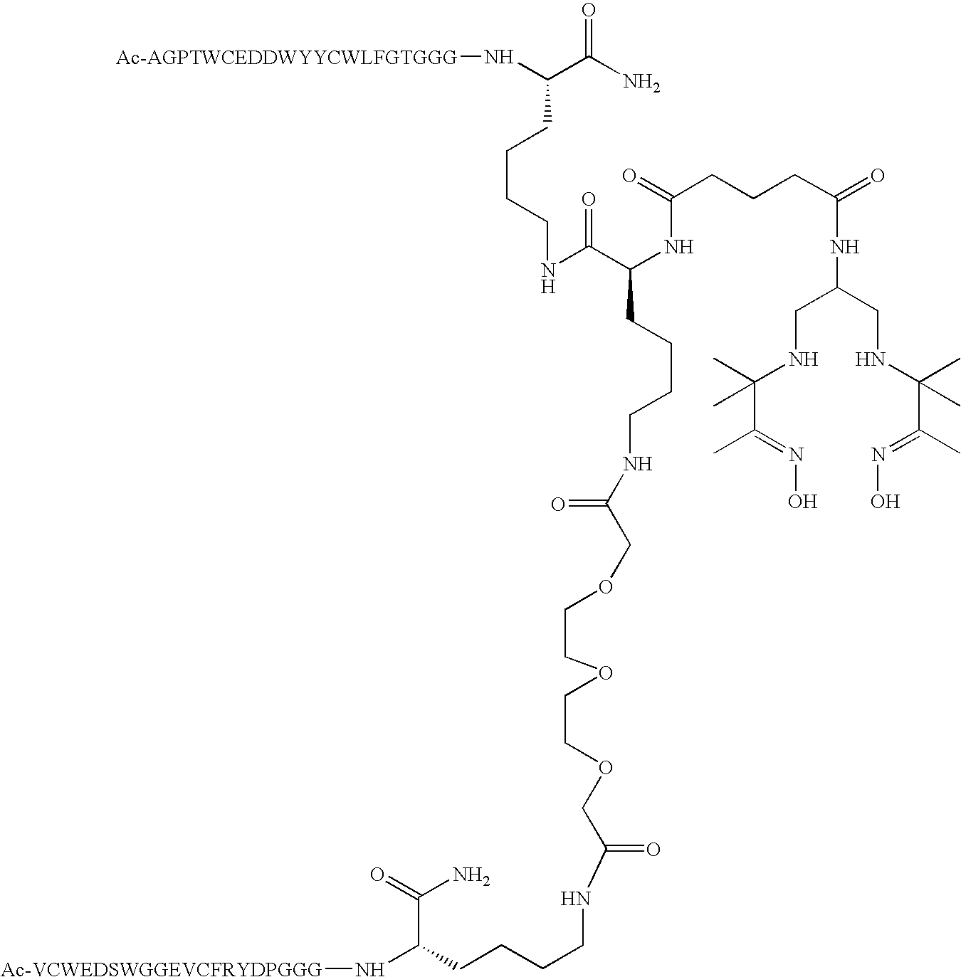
N([Ac-AGPTWCEDDWYYCWLFGTGGG])C(C(N)=O)CCCCNC(C(NC(CCCC(=O)NC(CNC(C(C)=NO)(C)C)CNC(C(=NO)C)(C)C)=O)CCCCNC(COCCOCCOCC(NCCCCC(N[Ac-VCWEDSWGGEVCFRYDPGGG])C(=O)N)=O)=O)=O
